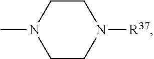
C1CN(C)CCN1[R37]
